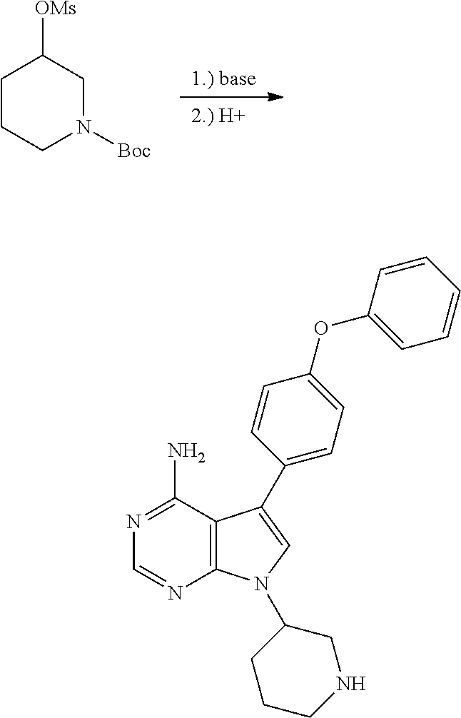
C1CCN([Boc])CC1[OMs].N1=C(N)C2=C(N=C1)N(C1CCCNC1)C=C2C1=CC=C(OC2=CC=CC=C2)C=C1
